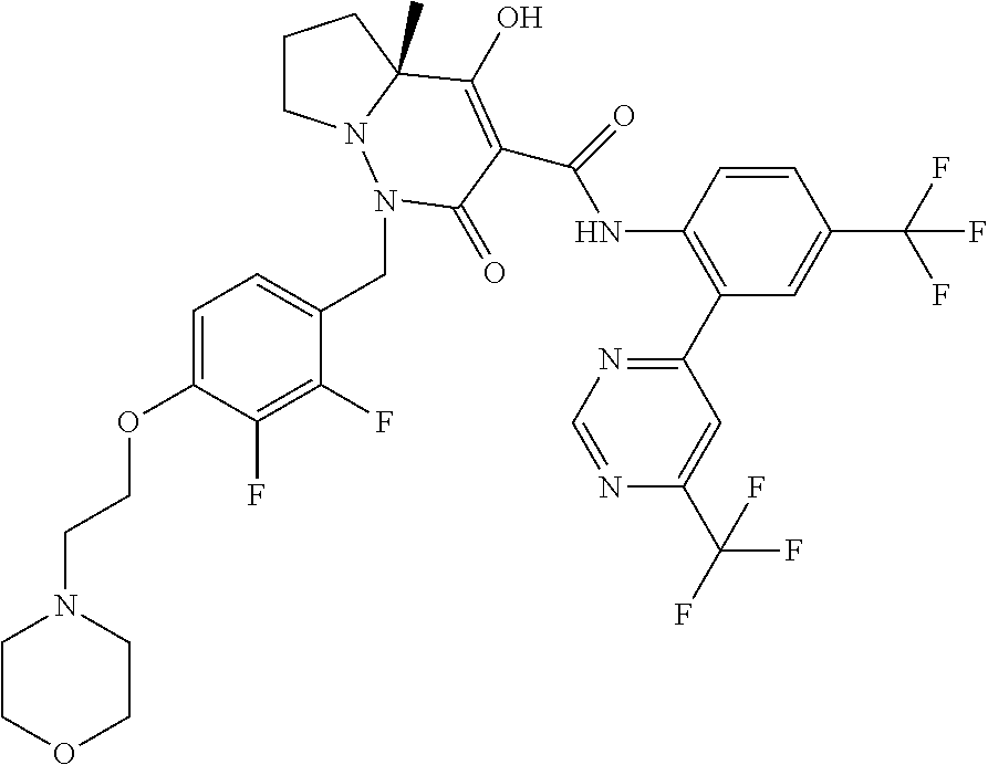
C(C1=CC=C(OCCN2CCOCC2)C(F)=C1F)N1N2CCCC2(C)C(O)=C(C(=O)NC2=C(C3=NC=NC(C(F)(F)F)=C3)C=C(C(F)(F)F)C=C2)C1=O
